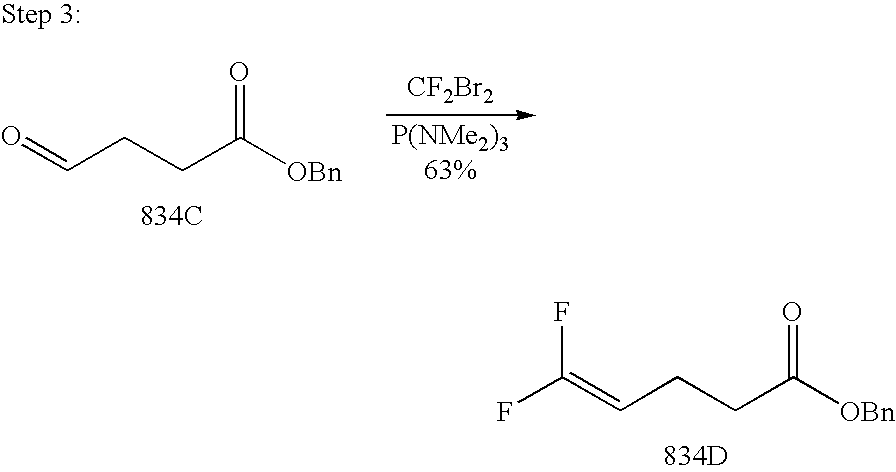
[CF2Br2].[834C].O=CCCC([OBn])=O.[834D].C(=CCCC([OBn])=O)(F)F
